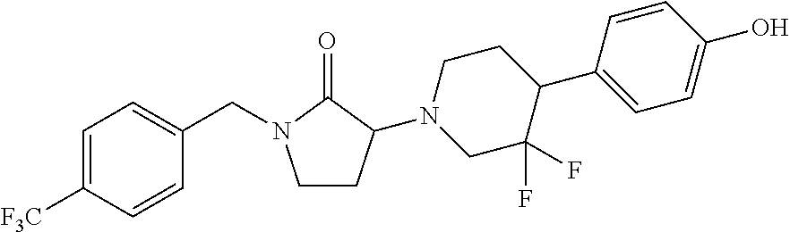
C1=C([F3C])C=CC(CN2CCC(N3CC(F)(F)C(C4=CC=C(O)C=C4)CC3)C2=O)=C1
